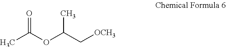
C(OC(C[OCH3])C)(C)=O
